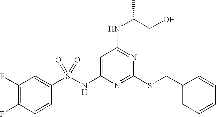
C1=C(NS(C2=CC(F)=C(F)C=C2)(=O)=O)N=C(SCC2=CC=CC=C2)N=C1NC(CO)C
